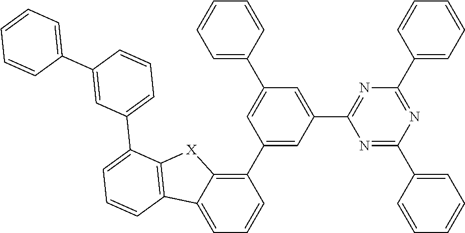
C1(C2=C3C(=CC=C2)C2=C([X]3)C(C3=CC=CC(C4=CC=CC=C4)=C3)=CC=C2)=CC(C2=NC(C3=CC=CC=C3)=NC(C3=CC=CC=C3)=N2)=CC(C2=CC=CC=C2)=C1
